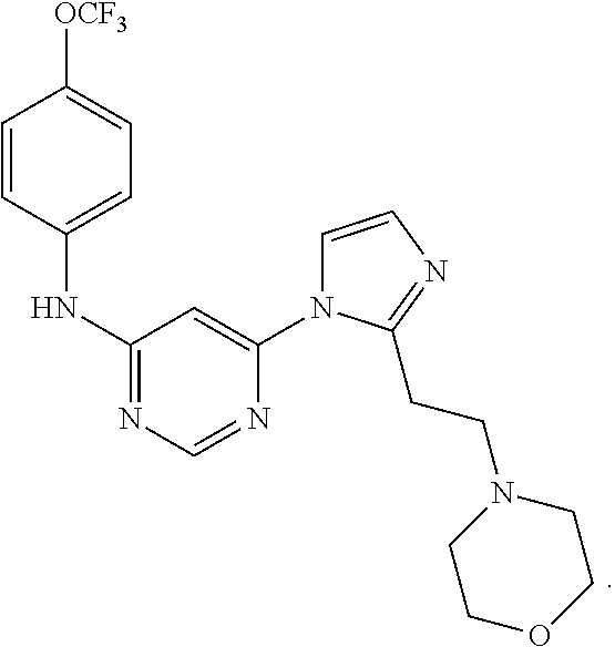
C1=CC(NC2=NC=NC(N3C=CN=C3CCN3CCOCC3)=C2)=CC=C1[OCF3]
